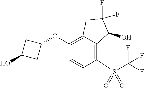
C1(OC2CC(O)C2)=C2C(=C(S(=O)(=O)C(F)(F)F)C=C1)C(O)C(F)(F)C2
